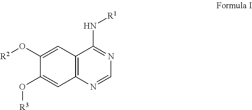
C1(O[R2])=CC2=C(C=C1O[R3])N=CN=C2N[R1]
